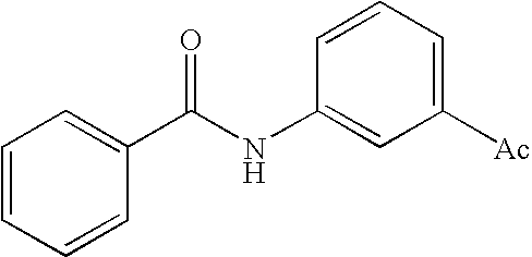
C1=CC=CC(C(NC2=CC([Ac])=CC=C2)=O)=C1
